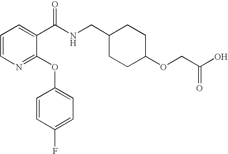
C1=CN=C(OC2=CC=C(F)C=C2)C(C(NCC2CCC(OCC(O)=O)CC2)=O)=C1
